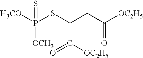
[H3CO]P(SC(CC([OC2H5])=O)C(=O)[OC2H5])([OCH3])=S
